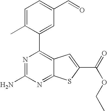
N1=C(N)N=C2C(=C1C1=CC(C=O)=CC=C1C)C=C(C(=O)OCC)S2
